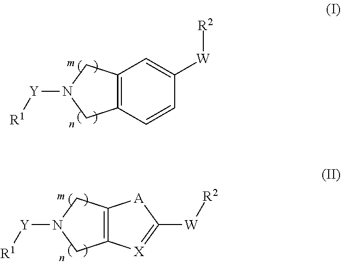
C12=C(C=CC([W][R2])=C1)CN([Y][R1])C2.C12=C(CN([Y][R1])C1)[X]=C([W][R2])[A]2
